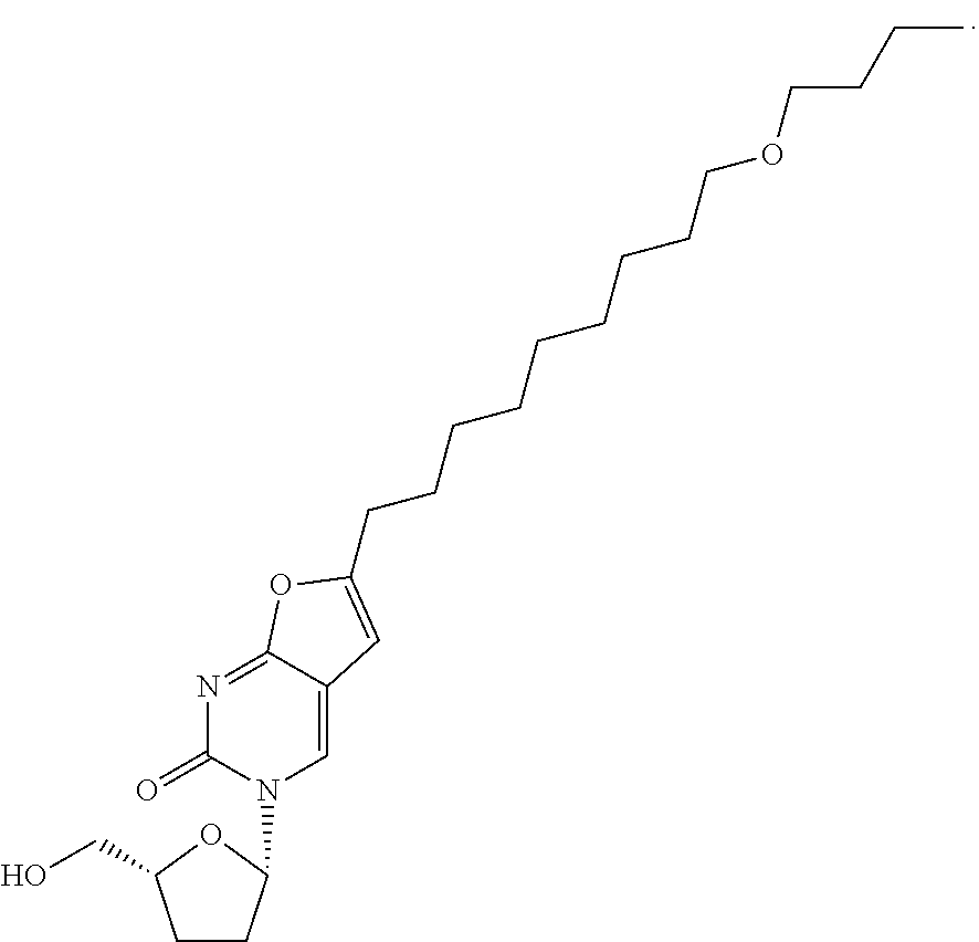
C1CC(N2C=C3C(=NC2=O)OC(CCCCCCCCCOCCCC)=C3)OC1CO
